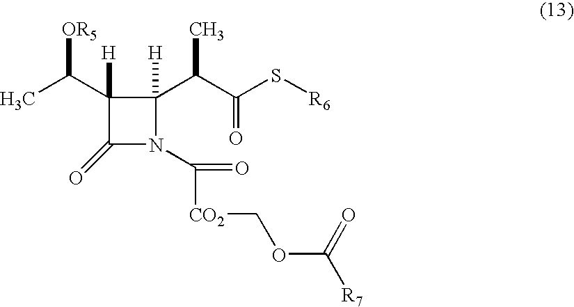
C1(C(C)[OR5])([H])C(=O)N(C(=O)[CO2]COC([R7])=O)C1([H])C(C(=O)S[R6])C
